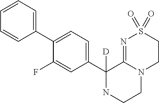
C1(C2=CC=C(C3=CC=CC=C3)C(F)=C2)([D])NCCN2C1=NS(=O)(=O)CC2
